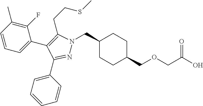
C1(CN2N=C(C3=CC=CC=C3)C(C3=CC=CC(C)=C3F)=C2CCSC)CCC(COCC(O)=O)CC1
